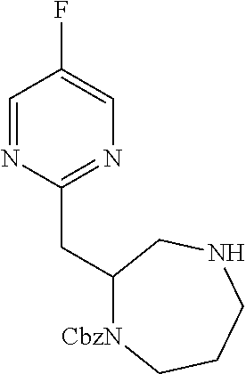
C1=NC(CC2[CbzN]CCCNC2)=NC=C1F
